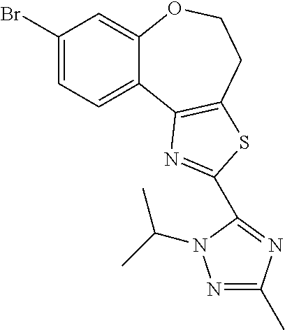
C1(Br)=CC=C2C(=C1)OCCC1=C2N=C(C2=NC(C)=NN2C(C)C)S1
